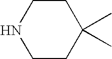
C1CNCCC1(C)C
